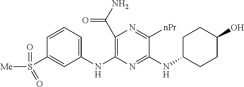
N(C1=NC(NC2=CC=CC(S(=O)(=O)[Me])=C2)=C(C(N)=O)N=C1[nPr])C1CCC(O)CC1
